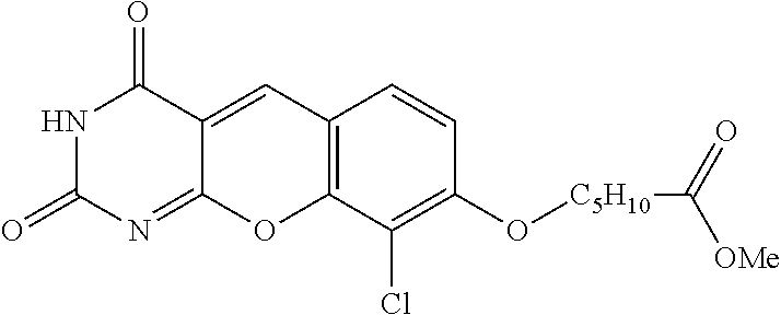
N1C(=O)N=C2C(=CC3=C(O2)C(Cl)=C(O[C5H10]C(=O)[OMe])C=C3)C1=O
